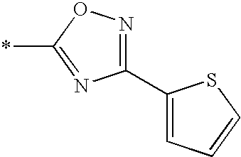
C1(C2=CC=CS2)=NOC(*)=N1
